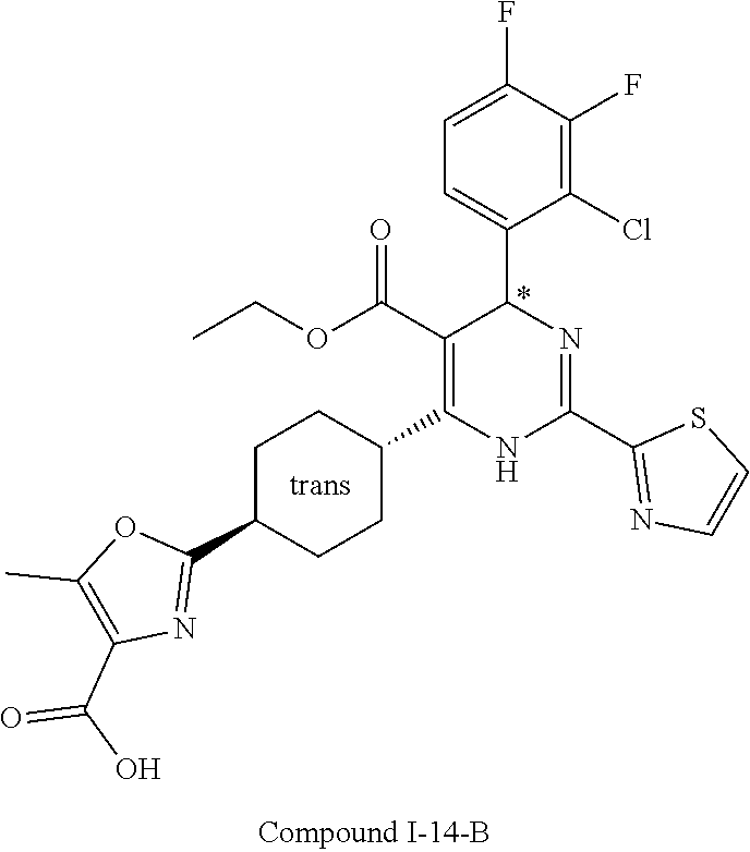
C1(F)=C(Cl)C(C2N=C(C3=NC=CS3)NC(C3CCC(C4=NC(C(O)=O)=C(C)O4)CC3)=C2C(OCC)=O)=CC=C1F
